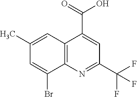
C12=C(N=C(C(F)(F)F)C=C1C(=O)O)C(Br)=CC(C)=C2
